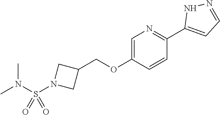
C1=C(OCC2CN(S(N(C)C)(=O)=O)C2)C=CC(C2=CC=NN2)=N1
